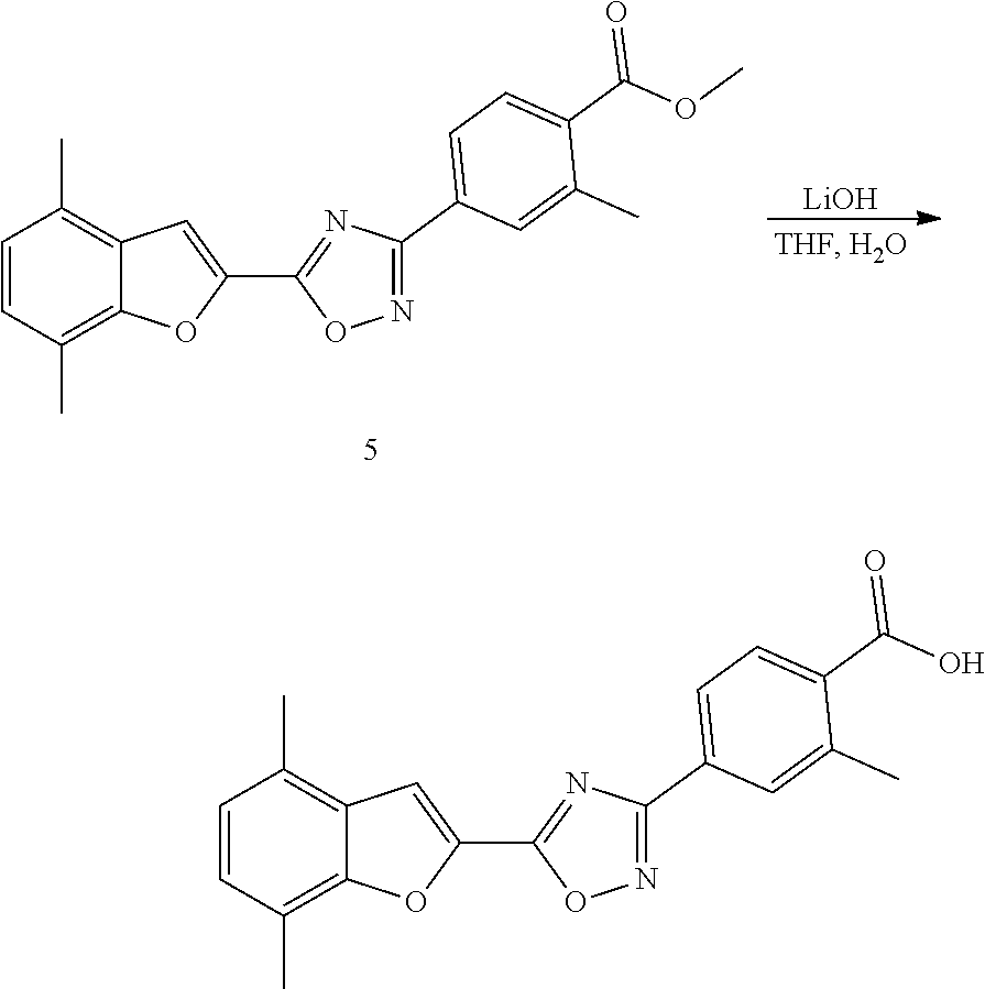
C1=CC(C)=C2C(=C1C)C=C(C1=NC(C3=CC=C(C(OC)=O)C(C)=C3)=NO1)O2.[LiOH].C1=CC(C)=C2C(=C1C)C=C(C1=NC(C3=CC=C(C(O)=O)C(C)=C3)=NO1)O2
